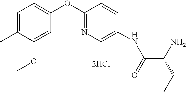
C1=C(C)C(OC)=CC(OC2=NC=C(NC(C(CC)N)=O)C=C2)=C1
